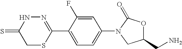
N1=C(C2=CC=C(N3CC(CN)OC3=O)C=C2F)SCC(=S)N1
